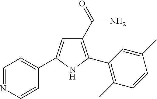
C1(C(=O)N)=C(C2=C(C)C=CC(C)=C2)NC(C2=CC=NC=C2)=C1
